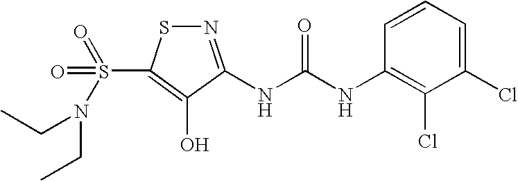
N1=C(NC(=O)NC2=C(Cl)C(Cl)=CC=C2)C(O)=C(S(=O)(=O)N(CC)CC)S1
